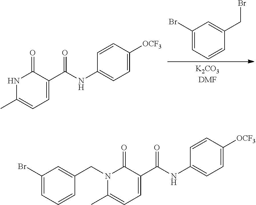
N1C(C)=CC=C(C(NC2=CC=C([OCF3])C=C2)=O)C1=O.C(C1=CC(Br)=CC=C1)Br.N1(CC2=CC(Br)=CC=C2)C(C)=CC=C(C(NC2=CC=C([OCF3])C=C2)=O)C1=O
